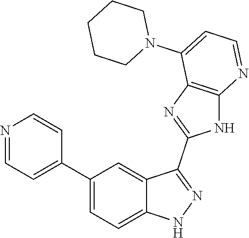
C1(C2=CC=C3C(=C2)C(C2=NC4=C(N2)N=CC=C4N2CCCCC2)=NN3)=CC=NC=C1
